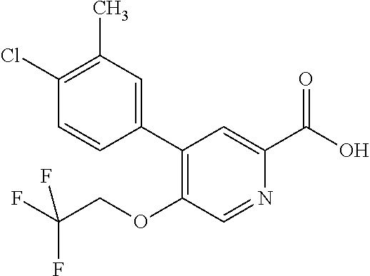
C1(Cl)=C(C)C=C(C2=C(OCC(F)(F)F)C=NC(C(O)=O)=C2)C=C1
